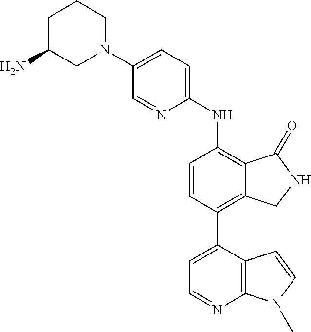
C1(N2CCCC(N)C2)=CC=C(NC2=C3C(=C(C4=CC=NC5=C4C=CN5C)C=C2)CNC3=O)N=C1
